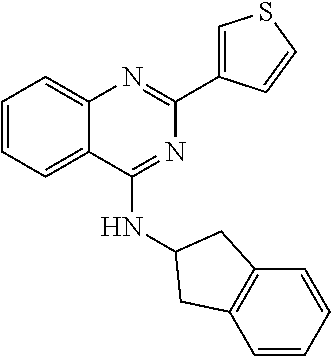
C1=CC=C2C(=C1)N=C(C1=CSC=C1)N=C2NC1CC2=C(C=CC=C2)C1
